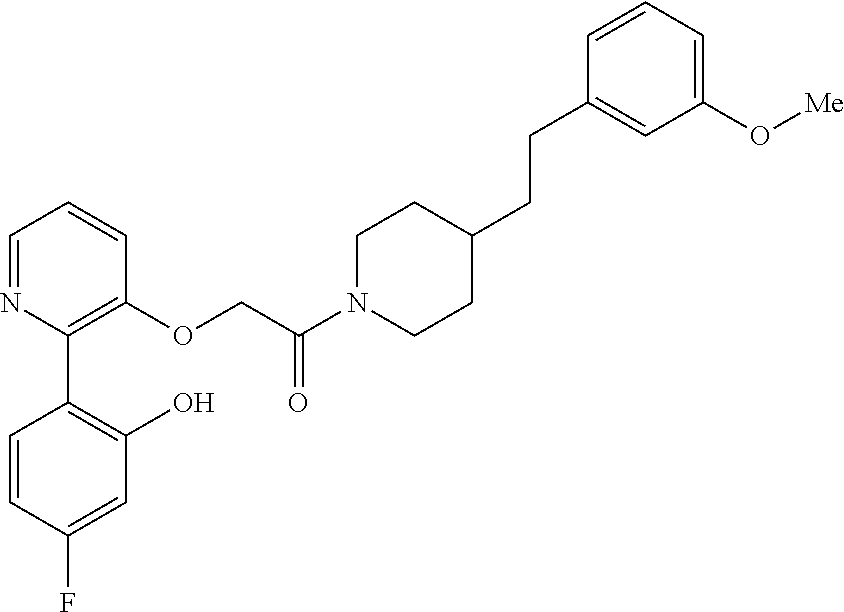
C1=NC(C2=C(O)C=C(F)C=C2)=C(OCC(N2CCC(CCC3=CC(O[Me])=CC=C3)CC2)=O)C=C1
